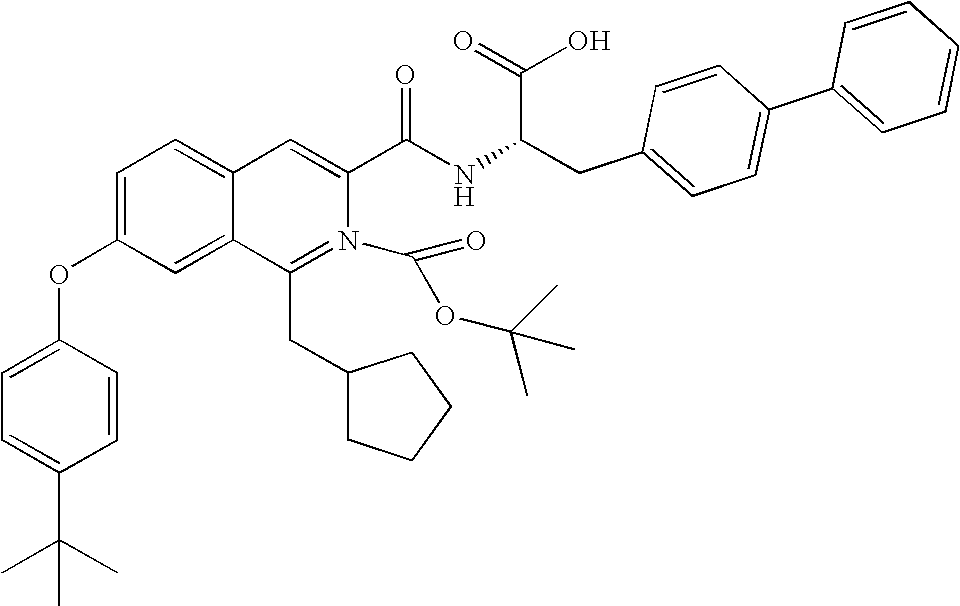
C1=C(OC2=CC=C(C(C)(C)C)C=C2)C=C2C(=C1)C=C(C(NC(C(O)=O)CC1=CC=C(C3=CC=CC=C3)C=C1)=O)N(C(=O)OC(C)(C)C)=C2CC1CCCC1
